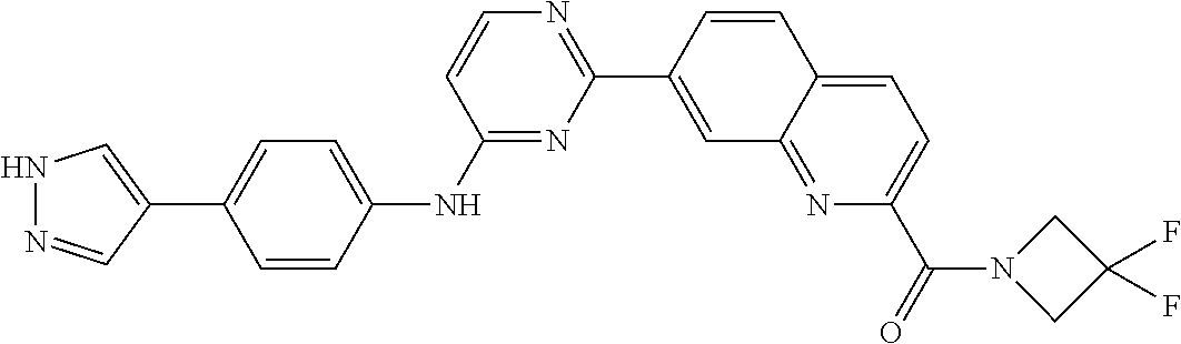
C1(C2=CNN=C2)=CC=C(NC2=NC(C3=CC4=NC(C(=O)N5CC(F)(F)C5)=CC=C4C=C3)=NC=C2)C=C1
